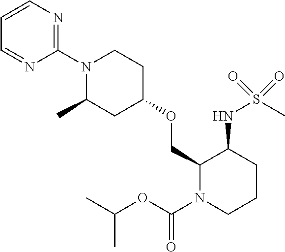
C1=CN=C(N2C(C)CC(OCC3N(C(OC(C)C)=O)CCCC3NS(C)(=O)=O)CC2)N=C1
